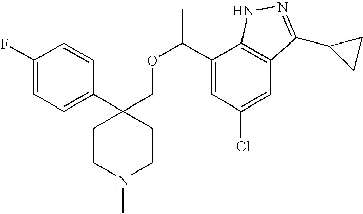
C1(C2(COC(C)C3=CC(Cl)=CC4=C3NN=C4C3CC3)CCN(C)CC2)=CC=C(F)C=C1
